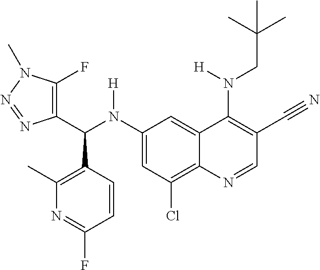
C1(N(C(C2=C(F)N(C)N=N2)C2=C(C)N=C(F)C=C2)[H])=CC(Cl)=C2C(=C1)C(N(CC(C)(C)C)[H])=C(C#N)C=N2
